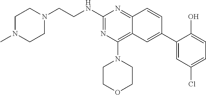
N(C1=NC(N2CCOCC2)=C2C(=N1)C=CC(C1=CC(Cl)=CC=C1O)=C2)CCN1CCN(C)CC1
